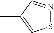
S1N=CC(C)=C1
